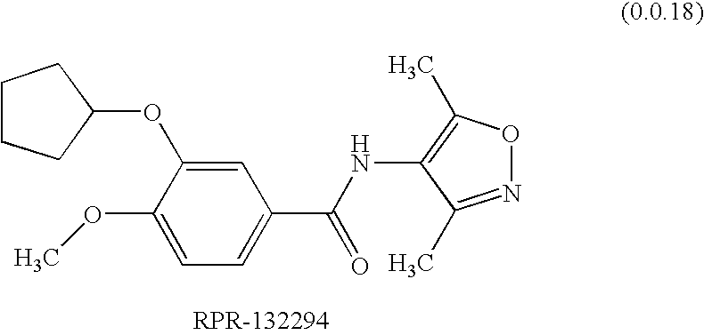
[RPR-132294].C1(C(NC2=C(C)ON=C2C)=O)=CC=C(OC)C(OC2CCCC2)=C1
